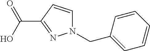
C1(C(=O)O)=NN(CC2=CC=CC=C2)C=C1
